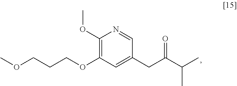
COCCCOC1=C(OC)N=CC(CC(C(C)C)=O)=C1
